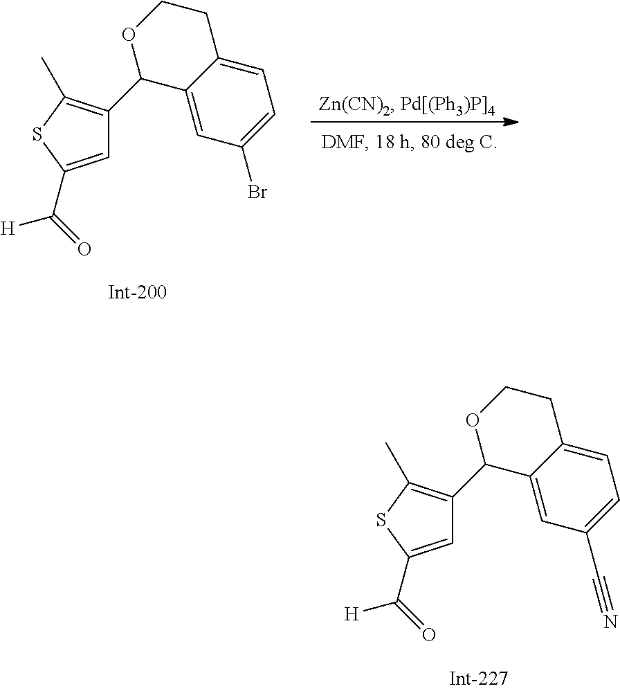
C1=C(C(=O)[H])SC(C)=C1C1C2=CC(C#N)=CC=C2CCO1.C1=C(C(=O)[H])SC(C)=C1C1C2=CC(Br)=CC=C2CCO1
